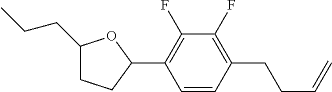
C1(CCC)CCC(C2=C(F)C(F)=C(CCC=C)C=C2)O1
